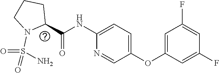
C1(C(=O)NC2=CC=C(OC3=CC(F)=CC(F)=C3)C=N2)CCCN1S(N)(=O)=O
